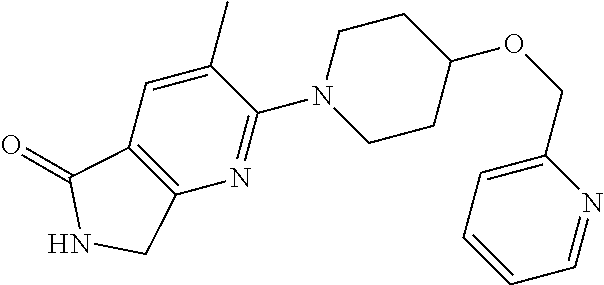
C(OC1CCN(C2=NC3=C(C=C2C)C(=O)NC3)CC1)C1=CC=CC=N1
